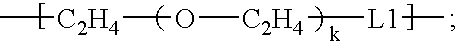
C[C2H4]O[C2H4][L1]C
